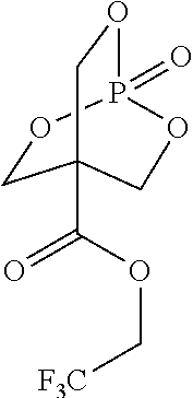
C1OP2(=O)OCC1(C(OC[F3C])=O)CO2
